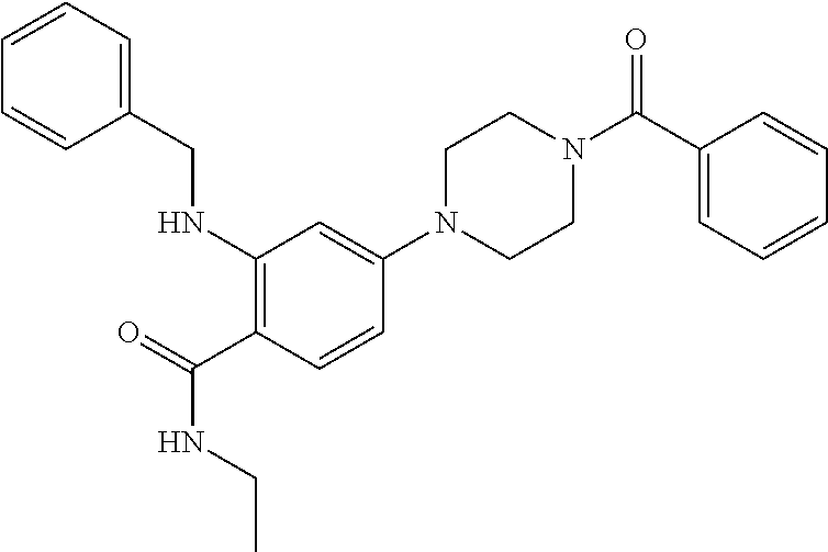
C1N(C2=CC(NCC3=CC=CC=C3)=C(C(=O)NCC)C=C2)CCN(C(C2=CC=CC=C2)=O)C1
